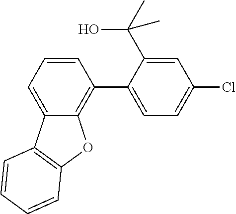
C1=CC=C2C(=C1C1=CC=C(Cl)C=C1C(O)(C)C)OC1=C2C=CC=C1
